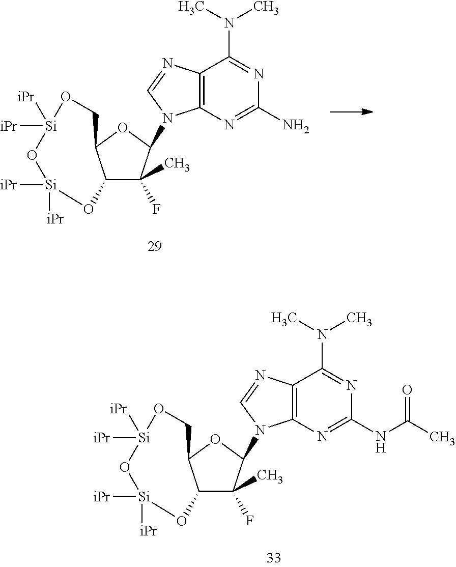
C12C(C)(F)C(N3C4=C(N=C3)C(N(C)C)=NC(N)=N4)OC1CO[Si]([iPr])([iPr])O[Si]([iPr])([iPr])O2.C12C(C)(F)C(N3C4=C(N=C3)C(N(C)C)=NC(NC(=O)C)=N4)OC1CO[Si]([iPr])([iPr])O[Si]([iPr])([iPr])O2
